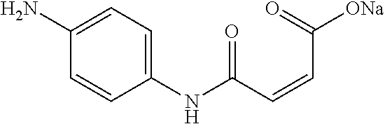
C1(NC(C=CC([ONa])=O)=O)=CC=C(N)C=C1
